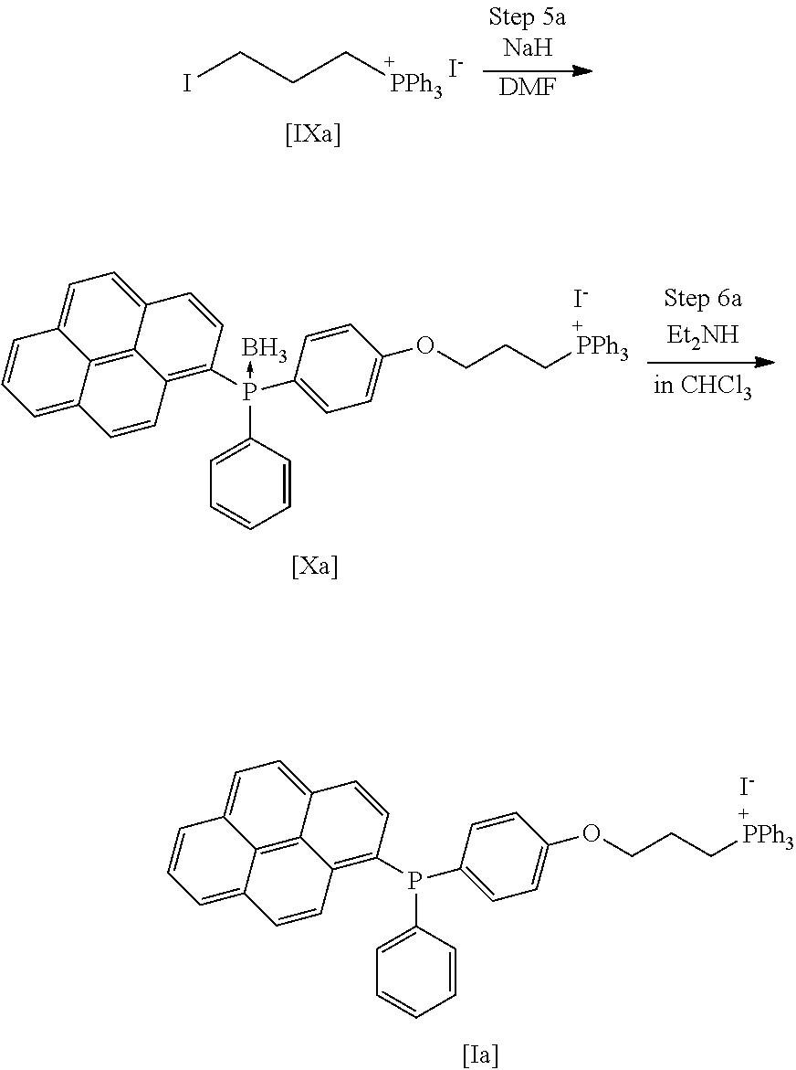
C1=C2C3=C4C(=C1)C=CC=C4C=CC3=C(P(C1=CC=CC=C1)C1=CC=C(OCCC[PPh3])C=C1)C=C2.[I-].C1=C2C3=C4C(=C1)C=CC=C4C=CC3=C(P(C1=CC=CC=C1)(C1=CC=C(OCCC[PPh3])C=C1)->B)C=C2.[I-].[I-].[DMF].ICCC[PPh3]
